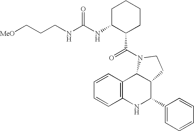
C12=C(NC(C3=CC=CC=C3)C3C1N(C(=O)C1CCCCC1NC(NCCC[MeO])=O)CC3)C=CC=C2
